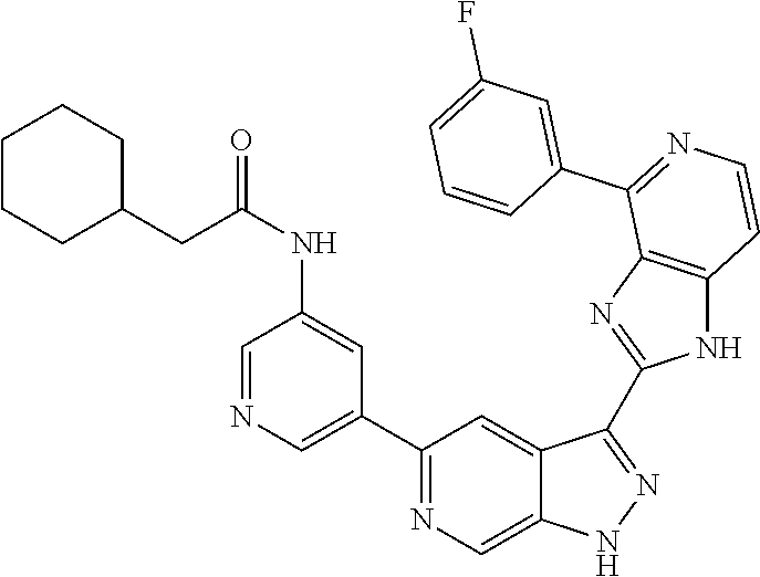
C1(C2=NC=C3C(=C2)C(C2=NC4=C(N2)C=CN=C4C2=CC(F)=CC=C2)=NN3)=CN=CC(NC(CC2CCCCC2)=O)=C1
